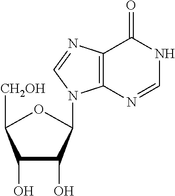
C1(O)C(O)C(N2C3=C(C(=O)NC=N3)N=C2)OC1[CH2OH]
